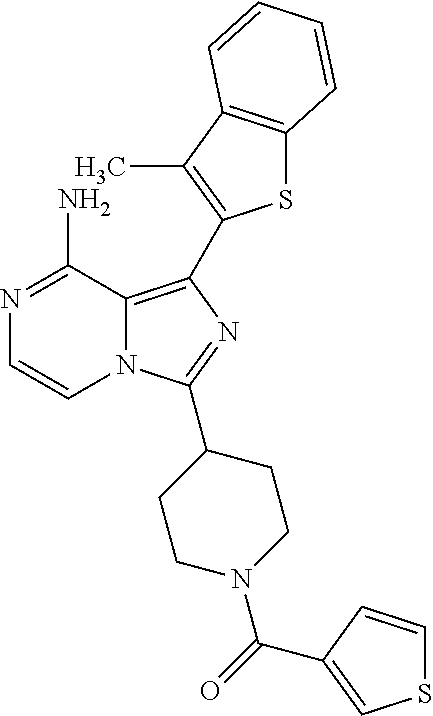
N12C(=C(C3=C(C)C4=C(S3)C=CC=C4)N=C1C1CCN(C(=O)C3=CSC=C3)CC1)C(N)=NC=C2
